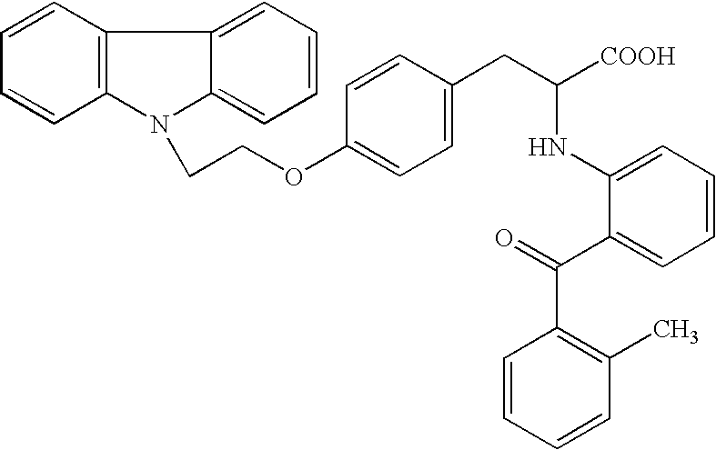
C1=CC(OCCN2C3=C(C4=CC=CC=C42)C=CC=C3)=CC=C1CC([COOH])NC1=CC=CC=C1C(=O)C1=C(C)C=CC=C1
